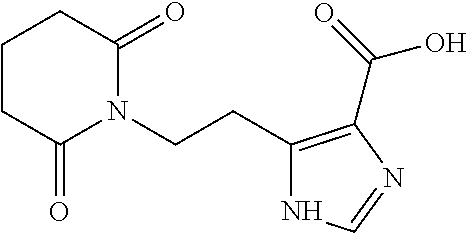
C(CN1C(=O)CCCC1=O)C1=C(C(=O)O)N=CN1
